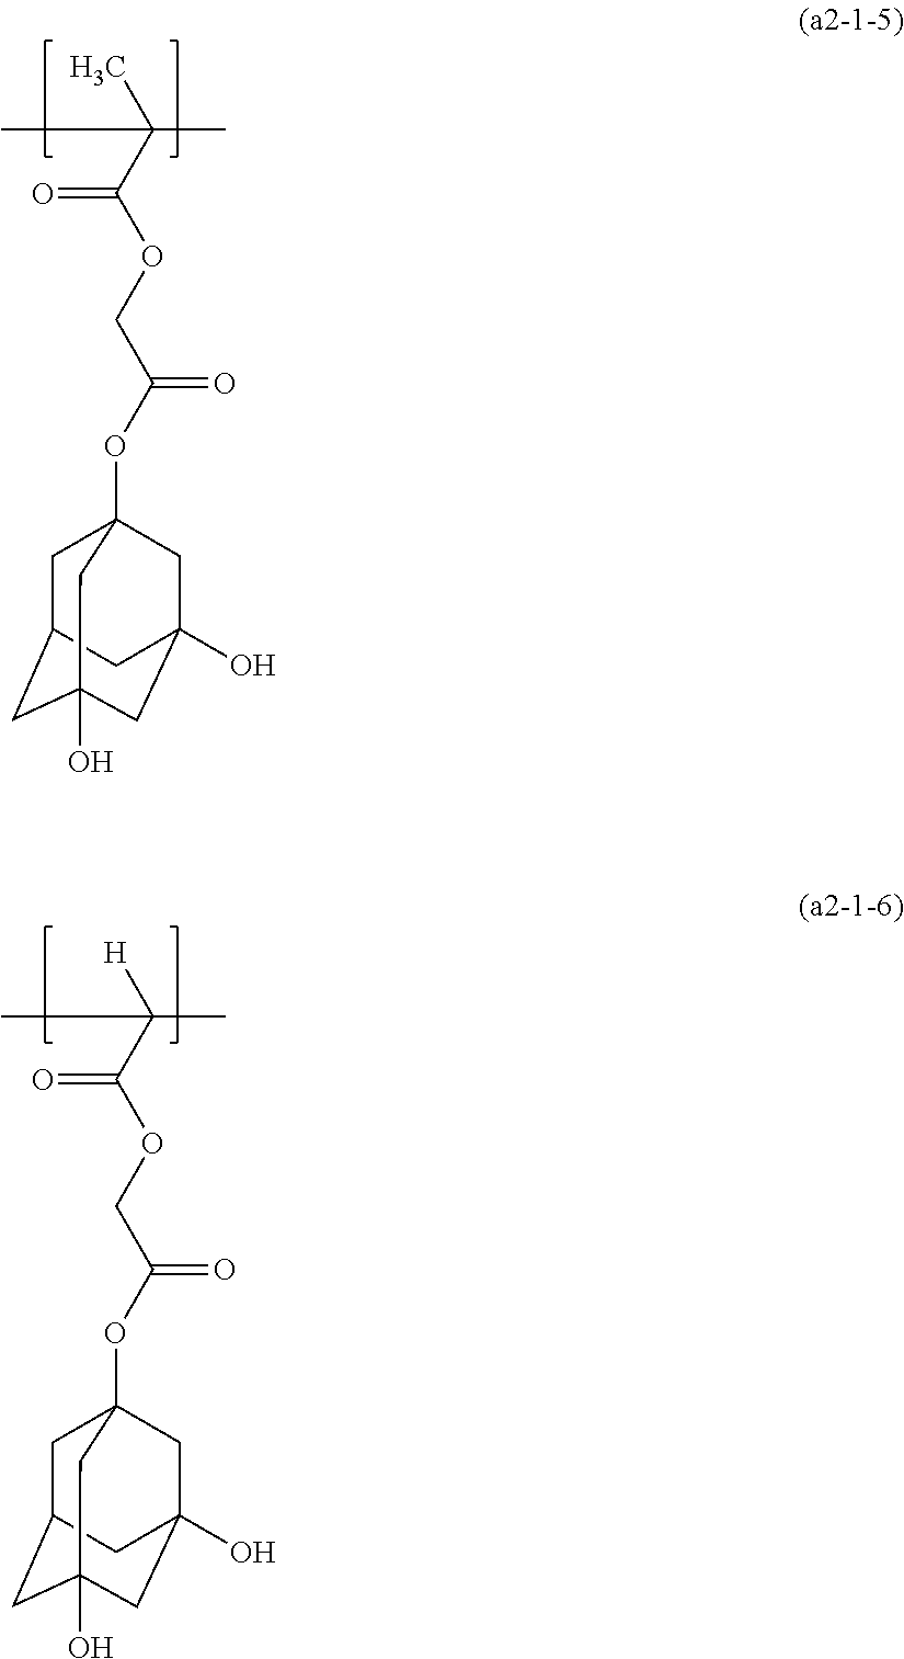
C(C(OCC(OC12CC3CC(O)(CC(O)(C3)C1)C2)=O)=O)(C)(C)C.C(C(OCC(OC12CC3CC(O)(CC(O)(C3)C1)C2)=O)=O)([H])(C)C
